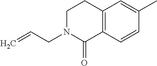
C1CN(CC=C)C(=O)C2=C1C=C(C)C=C2
